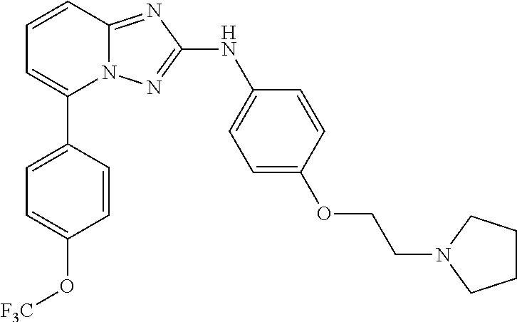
C1=CC2=NC(NC3=CC=C(OCCN4CCCC4)C=C3)=NN2C(C2=CC=C(O[F3C])C=C2)=C1
